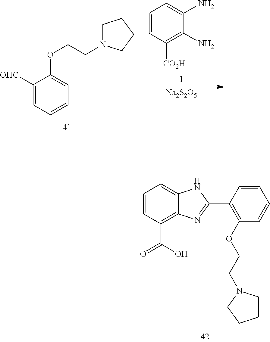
[Na2S2O5].C1([OHC])=CC=CC=C1OCCN1CCCC1.C1=CC([CO2H])=C(N)C(N)=C1.C1=CC(C(=O)O)=C2C(=C1)NC(C1=C(OCCN3CCCC3)C=CC=C1)=N2
